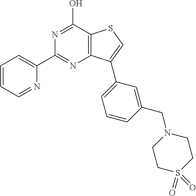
C12=C(C(O)=NC(C3=CC=CC=N3)=N1)SC=C2C1=CC=CC(CN2CCS(=O)(=O)CC2)=C1
